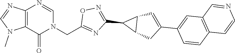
C12=C(C(=O)N(CC3=NC(C4C5C4C=C(C4=CC6=C(C=C4)C=CN=C6)C5)=NO3)C=N1)N(C)C=N2
